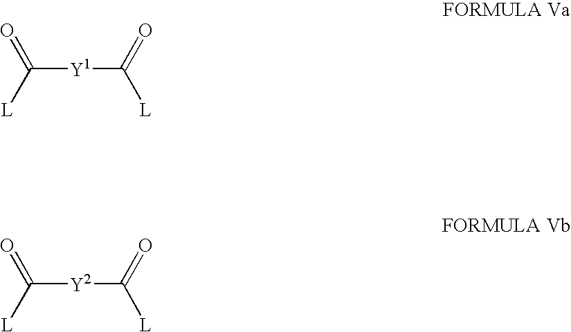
C([Y1]C([L])=O)([L])=O.C([Y2]C([L])=O)([L])=O
